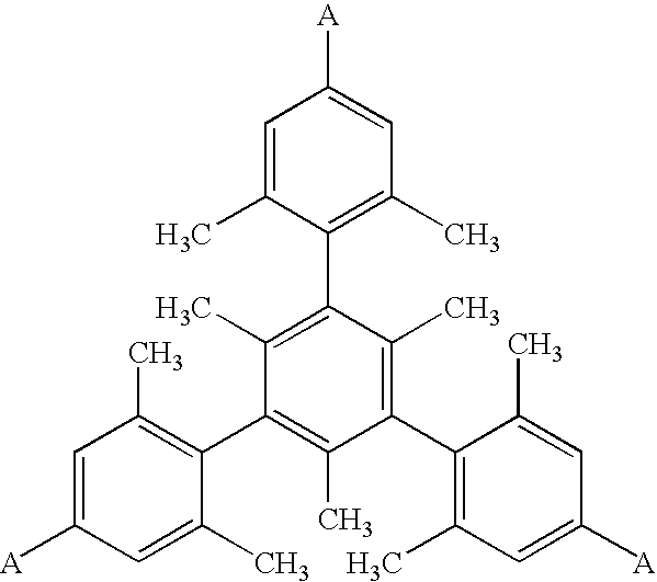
C1(C2=C(C)C=C([A])C=C2C)=C(C)C(C2=C(C)C=C([A])C=C2C)=C(C)C(C2=C(C)C=C([A])C=C2C)=C1C
